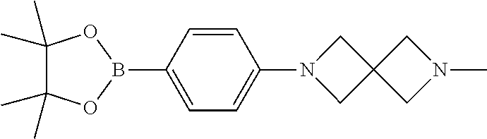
C1(C)(C)C(C)(C)OB(C2=CC=C(N3CC4(C3)CN(C)C4)C=C2)O1
